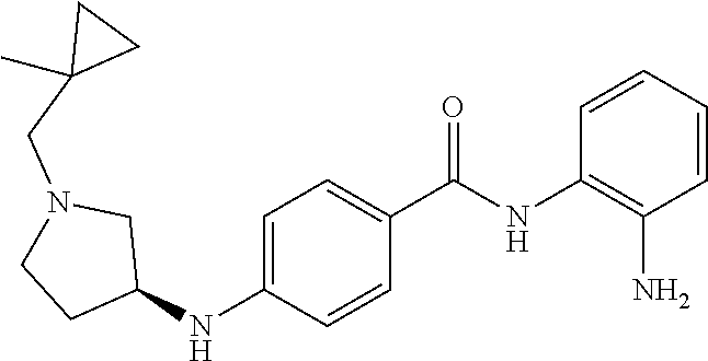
C1=CC=CC(N)=C1NC(C1=CC=C(NC2CN(CC3(C)CC3)CC2)C=C1)=O
